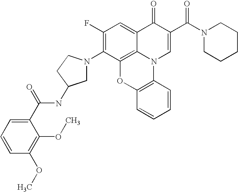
C1(F)=C(N2CC(NC(C3=CC=CC(OC)=C3OC)=O)CC2)C2=C3C(=C1)C(=O)C(C(N1CCCCC1)=O)=CN3C1=C(O2)C=CC=C1
